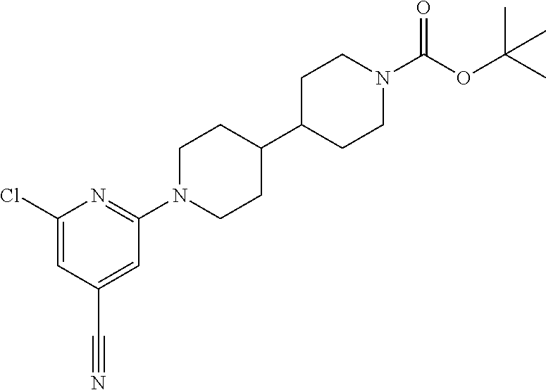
C1(Cl)=CC(C#N)=CC(N2CCC(C3CCN(C(OC(C)(C)C)=O)CC3)CC2)=N1
